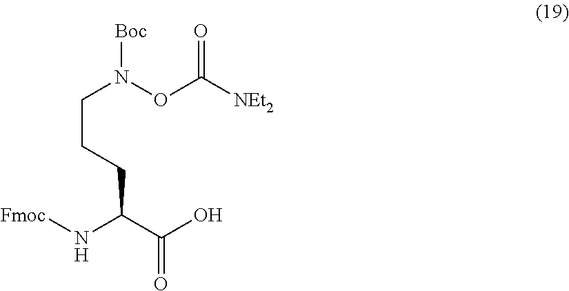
N(C(C(O)=O)CCCN(OC([NEt2])=O)[Boc])[Fmoc]
